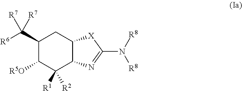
C1(C([R6])([R7])[R7])C([R5O])C([R1])([R2])C2C(C1)[X]C(N([R8])[R8])=N2
